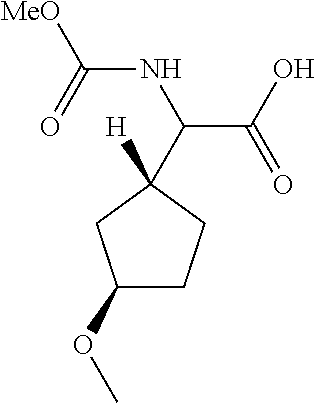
C1(OC)CCC([H])(C(C(O)=O)NC([MeO])=O)C1
